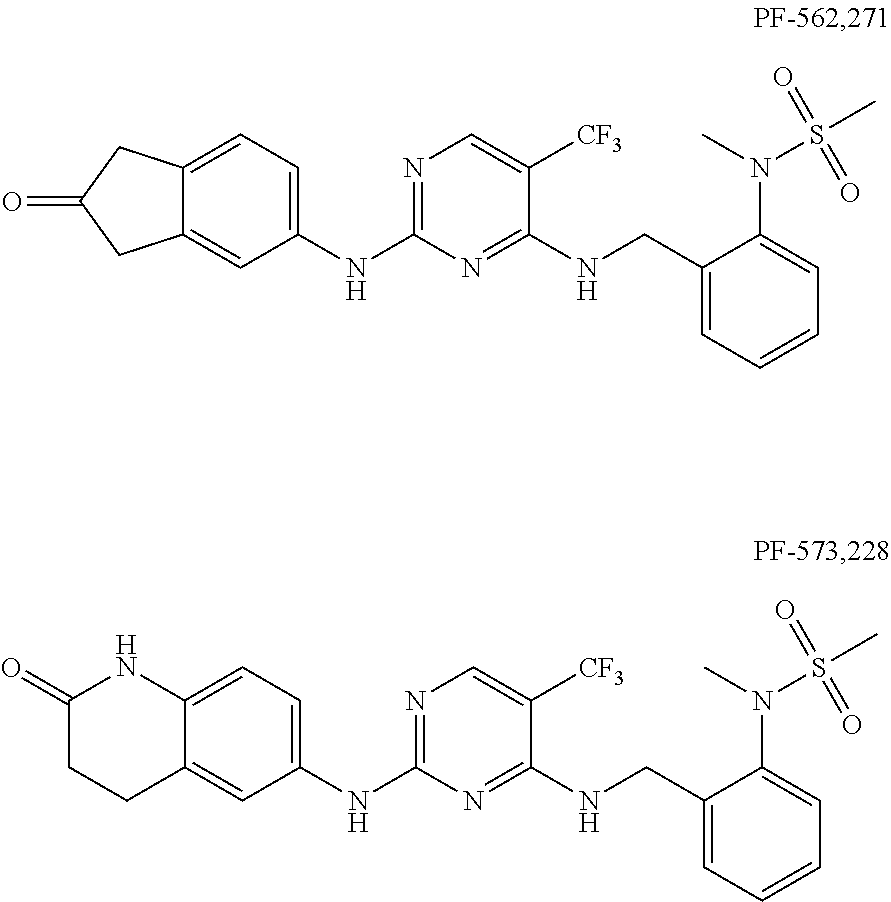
C12=CC=C(NC3=NC=C([CF3])C(NCC4=CC=CC=C4N(C)S(C)(=O)=O)=N3)C=C1CC(=O)C2.C12=CC=C(NC3=NC=C([CF3])C(NCC4=CC=CC=C4N(C)S(C)(=O)=O)=N3)C=C1CCC(=O)N2
